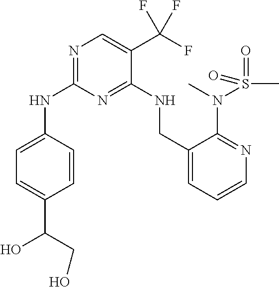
N1=C(NC2=CC=C(C(CO)O)C=C2)N=C(NCC2=CC=CN=C2N(C)S(=O)(C)=O)C(C(F)(F)F)=C1
